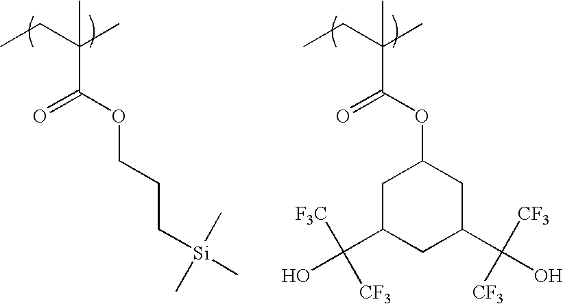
CCC(C)(C(OCCC[Si](C)(C)C)=O)C.CCC(C)(C(OC1CC(C(O)([F3C])[CF3])CC(C(O)([CF3])[CF3])C1)=O)C
